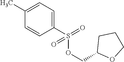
C1(S(OCC2OCCC2)(=O)=O)=CC=C(C)C=C1
